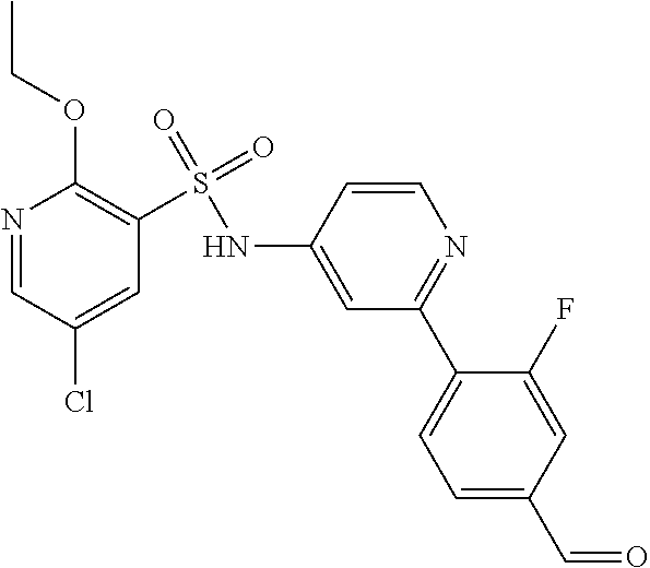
N1=CC(Cl)=CC(S(=O)(=O)NC2=CC(C3=CC=C(C=O)C=C3F)=NC=C2)=C1OCC
